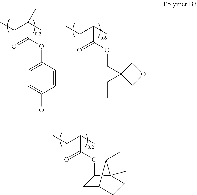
C1=C(O)C=CC(OC(C(CC)(C)C)=O)=C1.C(OC(C(CC)C)=O)C1(CC)COC1.O(C(C(CC)C)=O)C1CC2CCC1(C)C2(C)C
